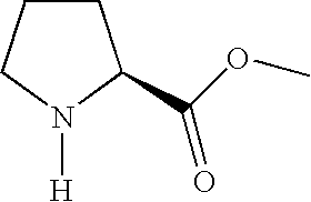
C1CCN([H])C1C(OC)=O
